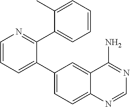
C1=CC=C(C2=CC=C3C(=C2)C(N)=NC=N3)C(C2=CC=CC=C2C)=N1
